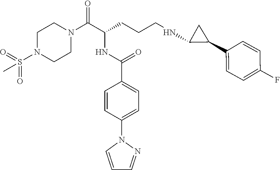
C1N(S(=O)(=O)C)CCN(C(C(CCCNC2C(C3=CC=C(F)C=C3)C2)NC(C2=CC=C(N3C=CC=N3)C=C2)=O)=O)C1
